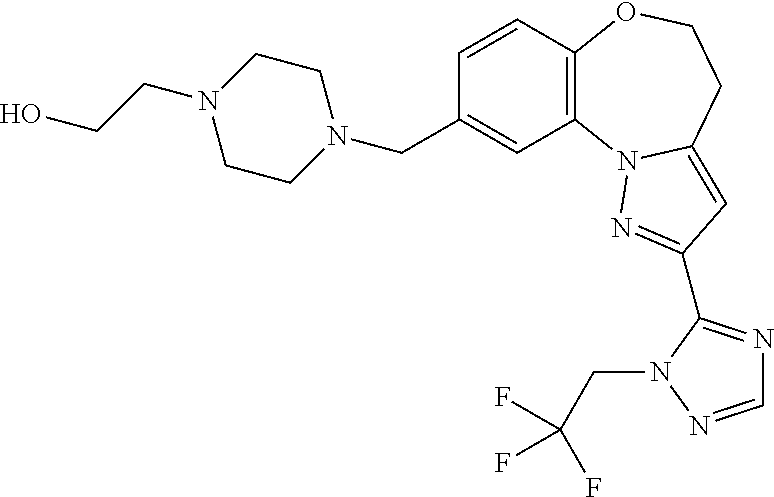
C1=CC2=C(C=C1CN1CCN(CCO)CC1)N1C(=CC(C3=NC=NN3CC(F)(F)F)=N1)CCO2
